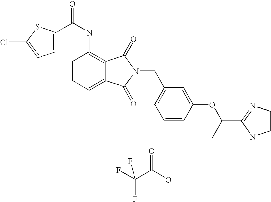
C1(NC(=O)C2=CC=C(Cl)S2)=C2C(=CC=C1)C(=O)N(CC1=CC=CC(OC(C3=NCCN3)C)=C1)C2=O.O=C(O)C(F)(F)F
